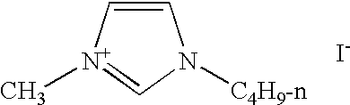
C1=C[N+](C)=CN1[C4H9-n].[I-]
